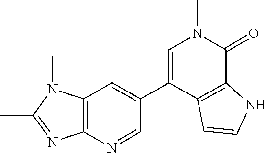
N1(C)C(C)=NC2=C1C=C(C1=CN(C)C(=O)C3=C1C=CN3)C=N2
